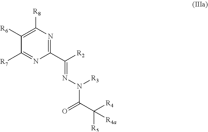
C(C([R5])([R4])[R4a])(=O)N([R3])N=C(C1=NC([R8])=C([R6])C([R7])=N1)[R2]
